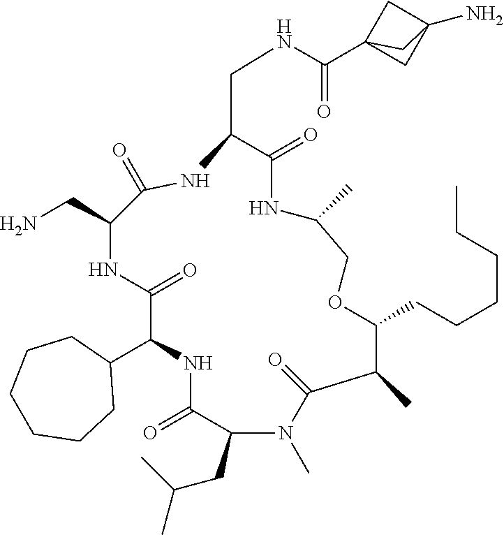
C1(C2NC(=O)C(CC(C)C)N(C)C(=O)C(C)C(CCCCCC)OCC(C)NC(=O)C(CNC(C34CC(N)(C3)C4)=O)NC(=O)C(CN)NC2=O)CCCCCC1
